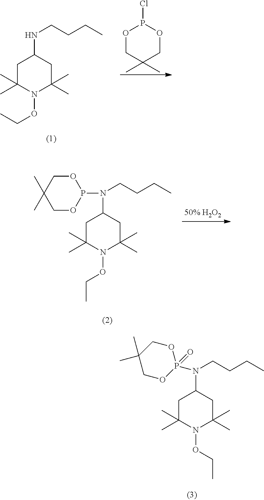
C1C(C)(C)N(OCC)C(C)(C)CC1NCCCC.O1CC(C)(C)COP1Cl.C1C(C)(C)N(OCC)C(C)(C)CC1N(CCCC)P1OCC(C)(C)CO1.C1C(C)(C)N(OCC)C(C)(C)CC1N(CCCC)P1(=O)OCC(C)(C)CO1
